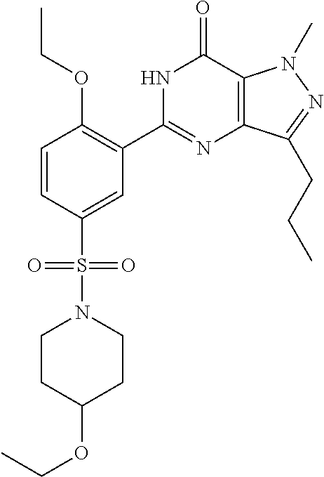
C1(S(=O)(=O)N2CCC(OCC)CC2)=CC(C2=NC3=C(C(=O)N2)N(C)N=C3CCC)=C(OCC)C=C1
